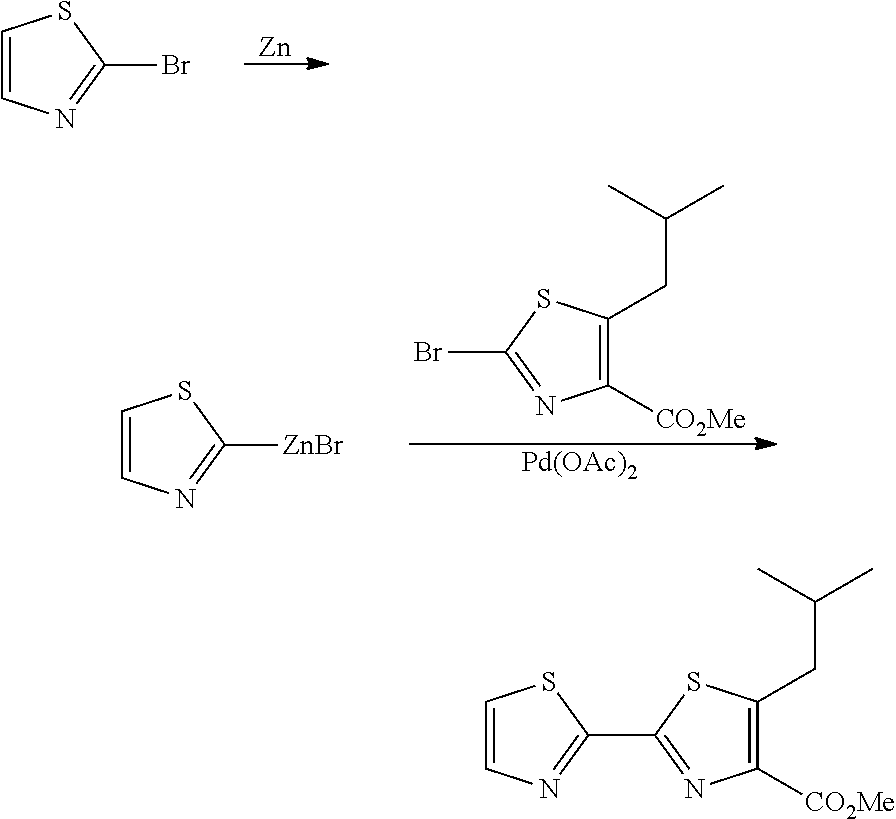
[Zn].C1=CN=C(Br)S1.C1([CO2Me])=C(CC(C)C)SC(Br)=N1.[Pd(OAc)2].C1=CN=C([ZnBr])S1.C1=CN=C(C2=NC([CO2Me])=C(CC(C)C)S2)S1
